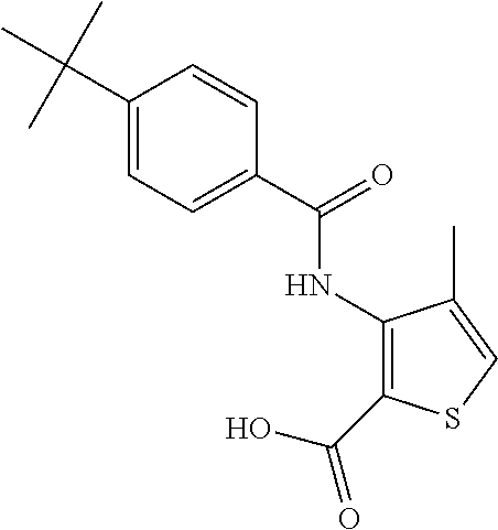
C1(C(C)(C)C)=CC=C(C(=O)NC2=C(C(O)=O)SC=C2C)C=C1
